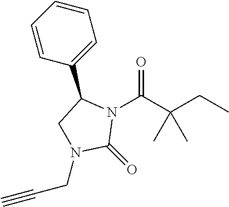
N1(C(C(CC)(C)C)=O)C(C2=CC=CC=C2)CN(CC#C)C1=O
